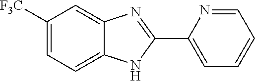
C1([F3C])=CC=C2C(=C1)N=C(C1=CC=CC=N1)N2
